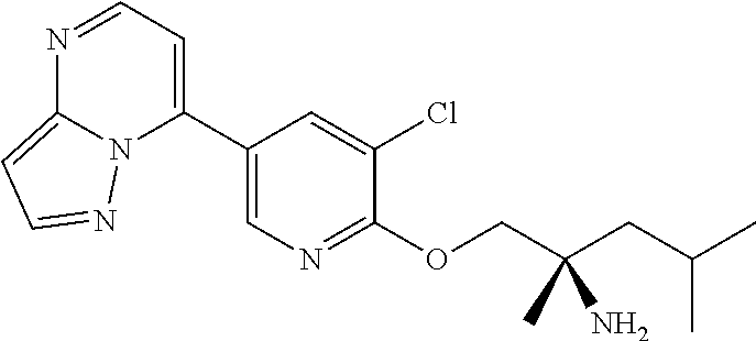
N1=CC=C(C2=CN=C(OCC(CC(C)C)(C)N)C(Cl)=C2)N2C1=CC=N2
